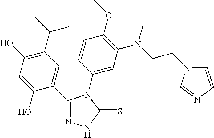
C1(C2=CC(C(C)C)=C(O)C=C2O)=NNC(=S)N1C1=CC(N(CCN2C=CN=C2)C)=C(OC)C=C1
